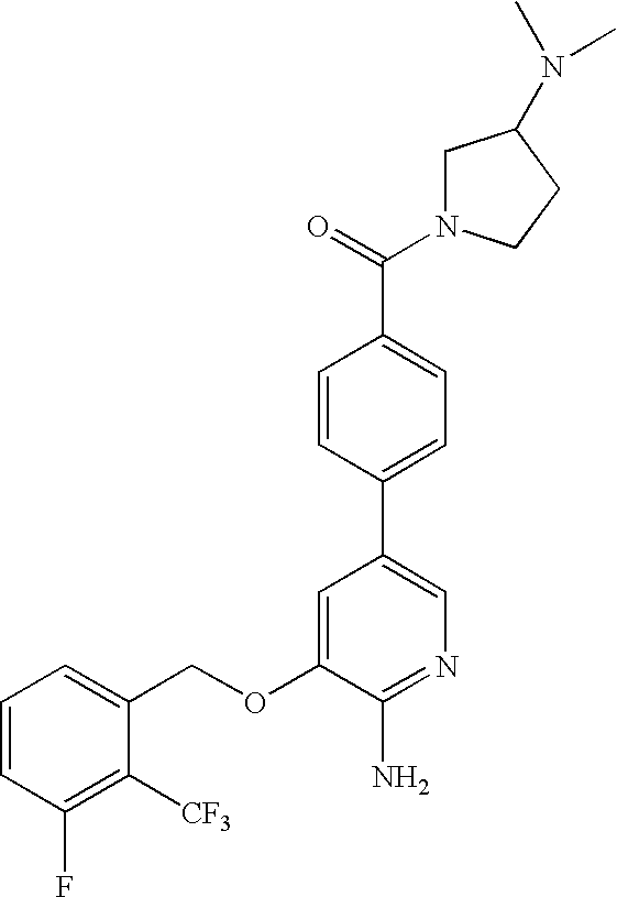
C1=CC(F)=C([CF3])C(COC2=CC(C3=CC=C(C(=O)N4CC(N(C)C)CC4)C=C3)=CN=C2N)=C1
